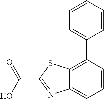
OC(C1=NC2=CC=CC(C3=CC=CC=C3)=C2S1)=O
